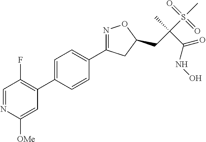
C1=C(C2=C(F)C=NC([OMe])=C2)C=CC(C2=NOC(CC(S(C)(=O)=O)(C)C(NO)=O)C2)=C1
